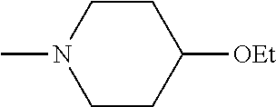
C1CC([OEt])CCN1C
